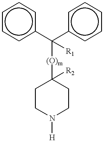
c1cc(C(c2ccccc2)([(O)m]C2([R2])CCN([H])CC2)[R1])ccc1
